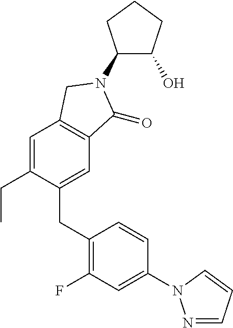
C1(N2C(=O)C3=C(C=C(CC)C(CC4=C(F)C=C(N5N=CC=C5)C=C4)=C3)C2)C(O)CCC1
